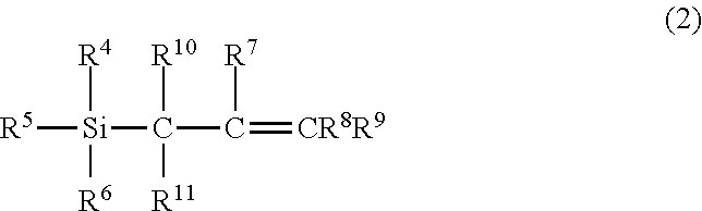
[R5][Si](C(C(=[CR8R9])[R7])([R10])[R11])([R4])[R6]
